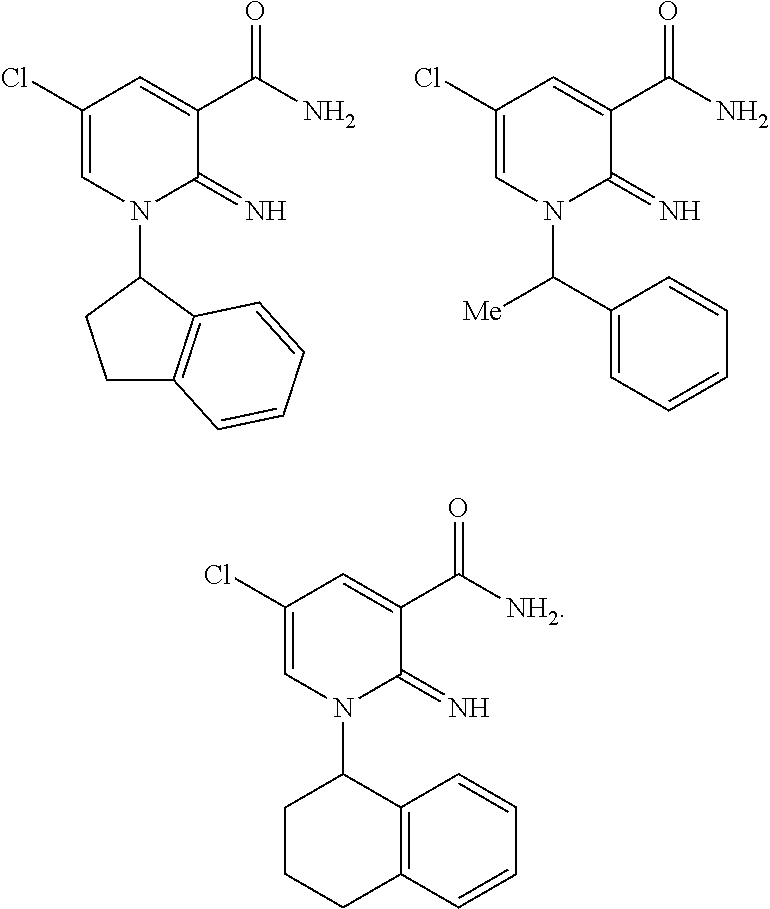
C1(Cl)=CN(C2CCC3=C2C=CC=C3)C(=N)C(C(N)=O)=C1.C1(Cl)=CN(C(C2=CC=CC=C2)[Me])C(=N)C(C(N)=O)=C1.C1(Cl)=CN(C2CCCC3=C2C=CC=C3)C(=N)C(C([NH2])=O)=C1
